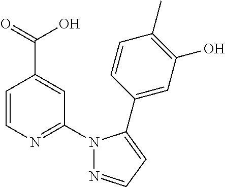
C1=CN=C(N2N=CC=C2C2=CC(O)=C(C)C=C2)C=C1C(=O)O
